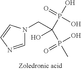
C1=NC=CN1CC(P(C)(O)=O)(O)P(O)(=O)O
